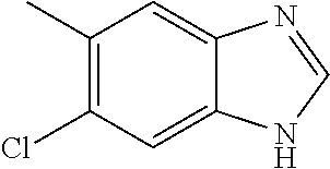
C1(C)=C(Cl)C=C2C(=C1)N=CN2
